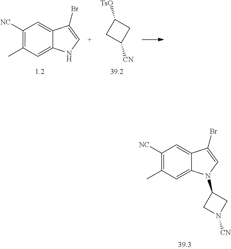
C1([NC])=C(C)C=C2C(=C1)C(Br)=CN2C1CN([CN])C1.[TsO]C1CC([CN])C1.C1([NC])=C(C)C=C2C(=C1)C(Br)=CN2
